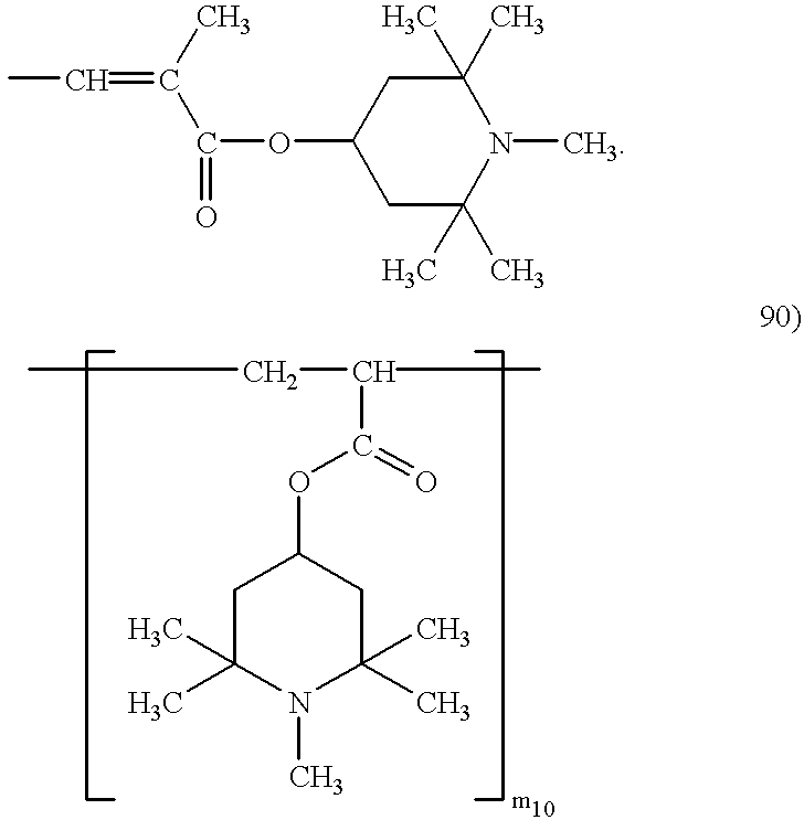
C1(OC(=O)C(=CC)C)CC(C)(C)N(C)C(C)(C)C1.C1C(C)(C)N(C)C(C)(C)CC1OC(C(CC)C)=O
